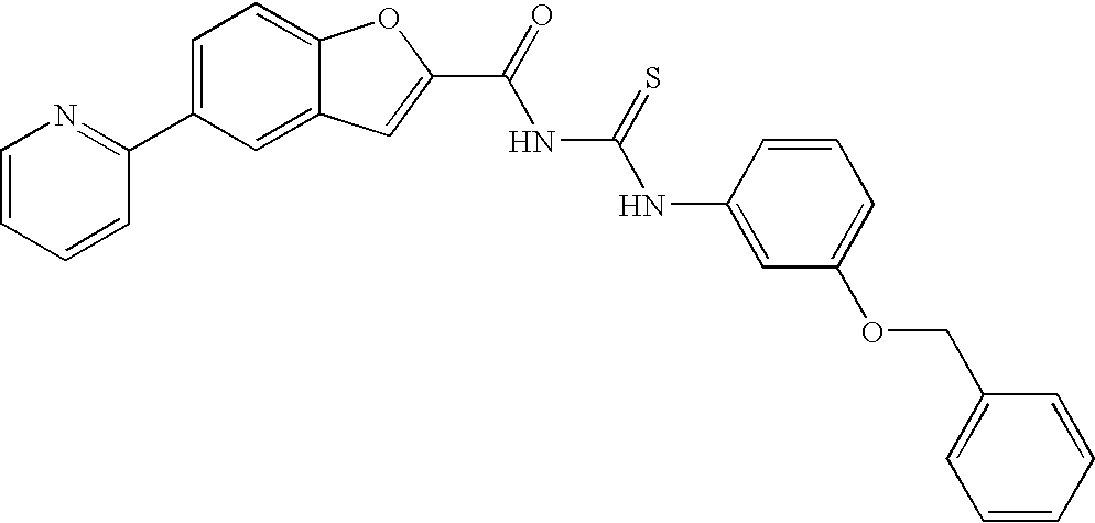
C1=C(C2=NC=CC=C2)C=C2C(=C1)OC(C(NC(NC1=CC(OCC3=CC=CC=C3)=CC=C1)=S)=O)=C2
